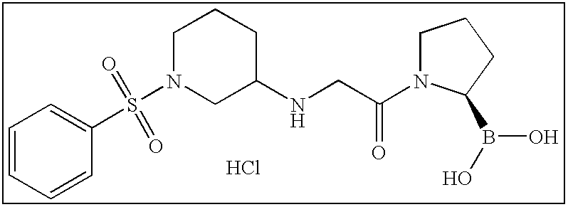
C1=CC=CC(S(N2CC(NCC(N3CCCC3B(O)O)=O)CCC2)(=O)=O)=C1.Cl
